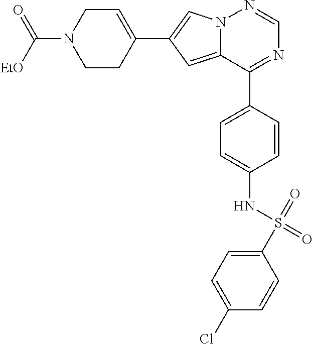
C1(C2=CN3C(=C2)C(C2=CC=C(NS(C4=CC=C(Cl)C=C4)(=O)=O)C=C2)=NC=N3)=CCN(C([EtO])=O)CC1
